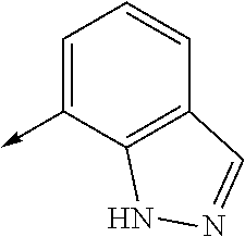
C1=C(->C)C2=C(C=C1)C=NN2
